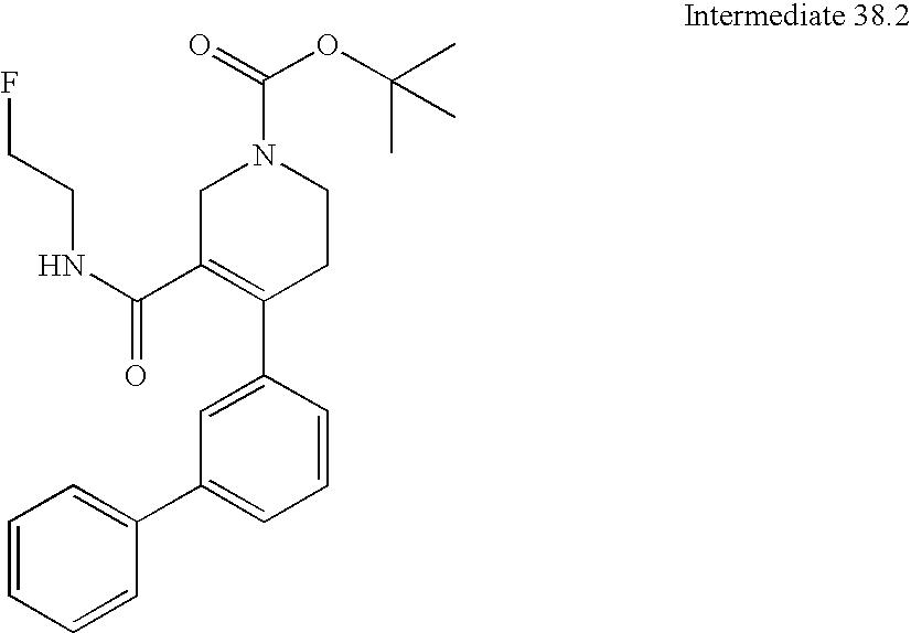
N(C(C1=C(C2=CC(C3=CC=CC=C3)=CC=C2)CCN(C(=O)OC(C)(C)C)C1)=O)CCF
